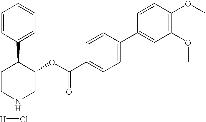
C1CC(C2=CC=CC=C2)C(OC(C2=CC=C(C3=CC(OC)=C(OC)C=C3)C=C2)=O)CN1.[H]Cl
